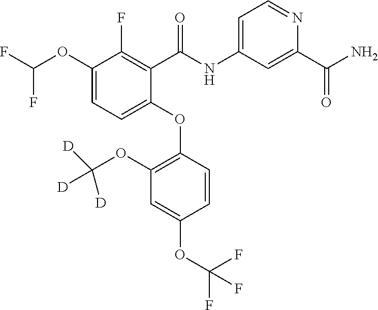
C1(OC(F)F)=CC=C(OC2=C(OC([D])([D])[D])C=C(OC(F)(F)F)C=C2)C(C(=O)NC2=CC=NC(C(=O)N)=C2)=C1F
